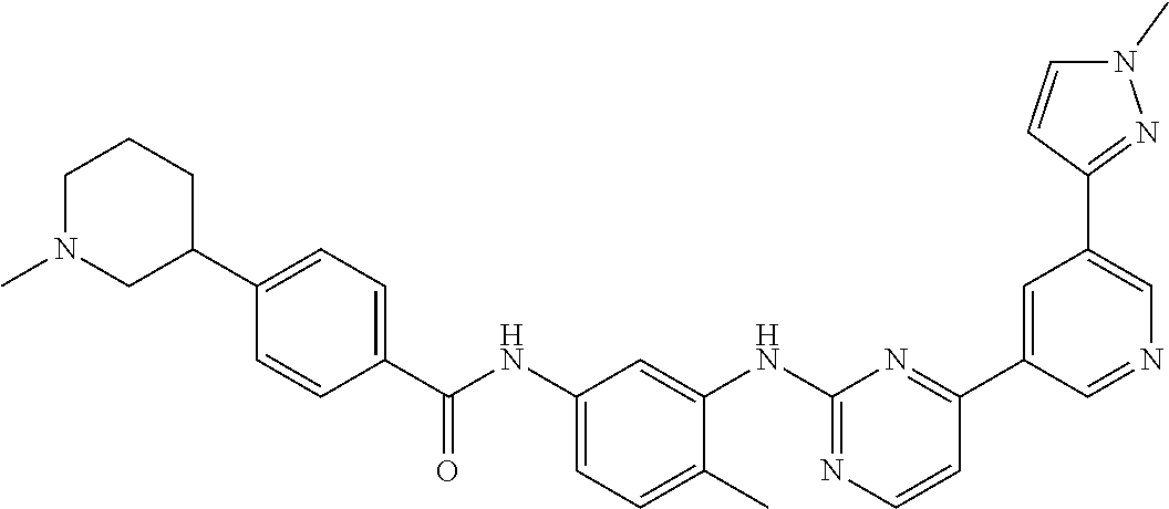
C1N(C)CC(C2=CC=C(C(NC3=CC=C(C)C(NC4=NC=CC(C5=CC(C6=NN(C)C=C6)=CN=C5)=N4)=C3)=O)C=C2)CC1
